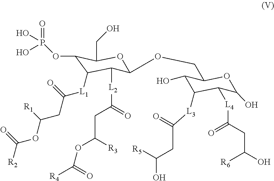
C1(OP(O)(=O)O)C([L1]C(CC(OC([R2])=O)[R1])=O)C([L2]C(CC(OC([R4])=O)[R3])=O)C(OCC2C(O)C([L3]C(CC(O)[R5])=O)C([L4]C(CC(O)[R6])=O)C(O)O2)OC1CO
